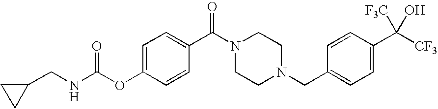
O(C1=CC=C(C(N2CCN(CC3=CC=C(C([CF3])(O)[F3C])C=C3)CC2)=O)C=C1)C(=O)NCC1CC1
